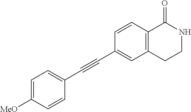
C1=C([MeO])C=CC(C#CC2=CC3=C(C=C2)C(=O)NCC3)=C1
